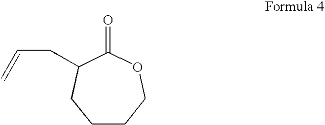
C1CCOC(=O)C(CC=C)C1
